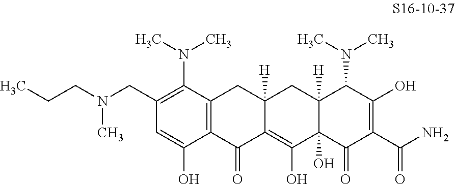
C1(CN(CCC)C)=C(N(C)C)C2=C(C(O)=C1)C(=O)C1=C(O)C3(O)C([H])(CC1([H])C2)C(N(C)C)C(O)=C(C(N)=O)C3=O
